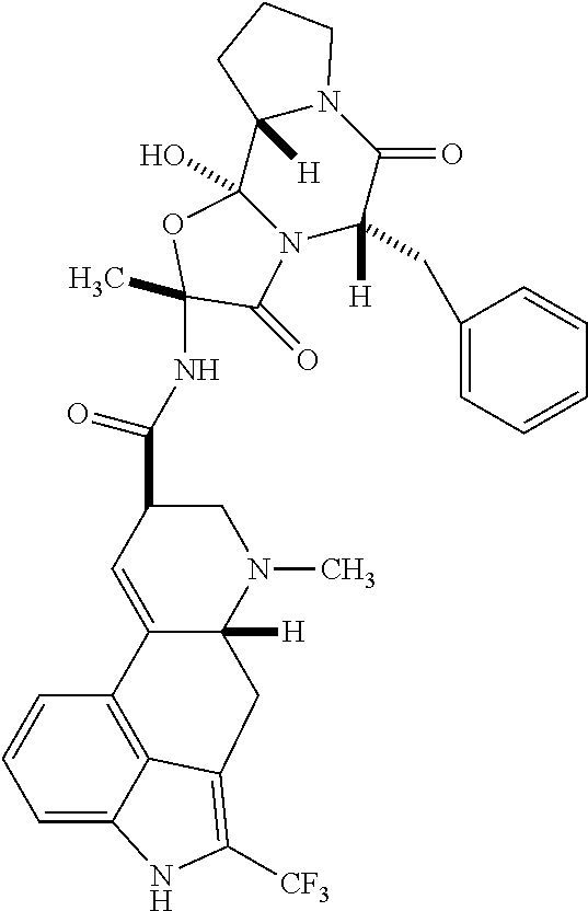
C12(O)N(C([H])(CC3=CC=CC=C3)C(=O)N3C1([H])CCC3)C(=O)C(NC(C1C=C3C([H])(N(C)C1)CC1=C([CF3])NC4=CC=CC3=C41)=O)(C)O2
